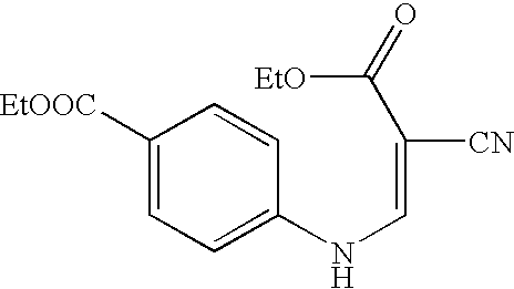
C1([EtOOC])=CC=C(NC=C([CN])C([EtO])=O)C=C1
